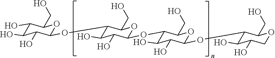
C1(O)C(O)C(O)C(OC2C(O)C(O)C(OC3C(O)C(O)C(OC4C(O)C(O)COC4CO)OC3CO)OC2CO)OC1CO
